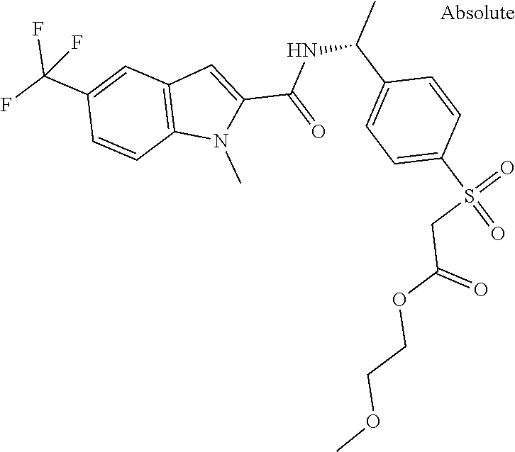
C12=C(C=C(C(F)(F)F)C=C1)C=C(C(NC(C)C1=CC=C(S(=O)(=O)CC(OCCOC)=O)C=C1)=O)N2C
